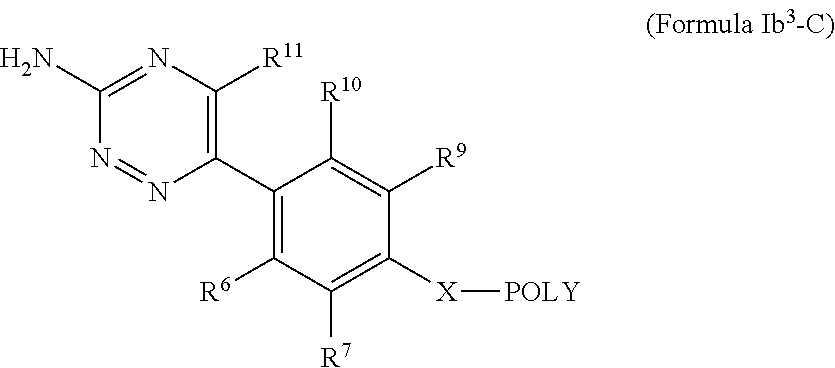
C1(C2=C([R6])C([R7])=C([X][POLY])C([R9])=C2[R10])=C([R11])N=C(N)N=N1
